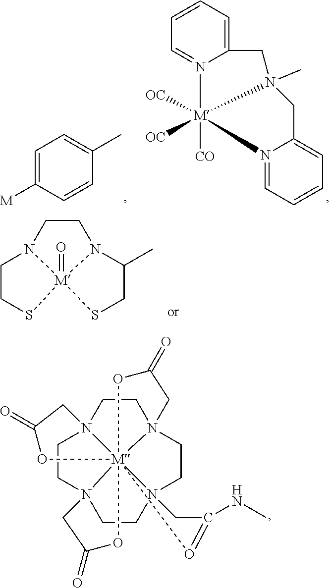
C1=CC=C2N(=C1)[M]1([CO])([OC])([OC])N(C)(C2)CC2=CC=CC=N12.C1=C([M])C=CC(C)=C1.C1CN2C(C)CS[M]23(=O)N1CCS3.C1CN23CCN45[M]2678(N1(CCN6(CC4)CC(=O)O7)CC(=O)O8)(OC(=O)C3)O=C(NC)C5
